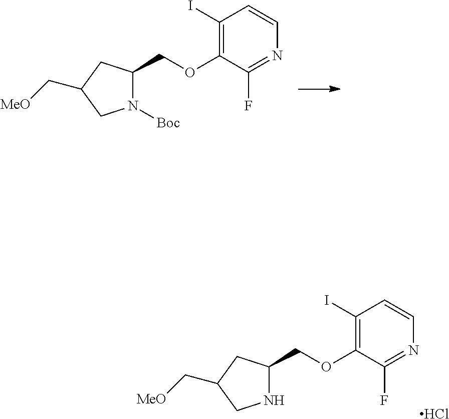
N1([Boc])C(COC2=C(I)C=CN=C2F)CC(C[MeO])C1.N1C(COC2=C(I)C=CN=C2F)CC(C[MeO])C1.Cl
